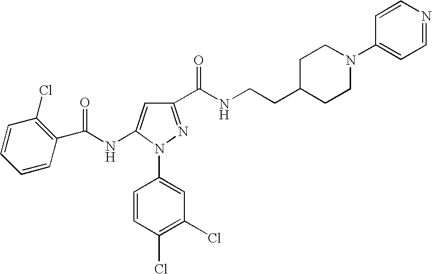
C1(C(NCCC2CCN(C3=CC=NC=C3)CC2)=O)=NN(C2=CC(Cl)=C(Cl)C=C2)C(NC(=O)C2=C(Cl)C=CC=C2)=C1
